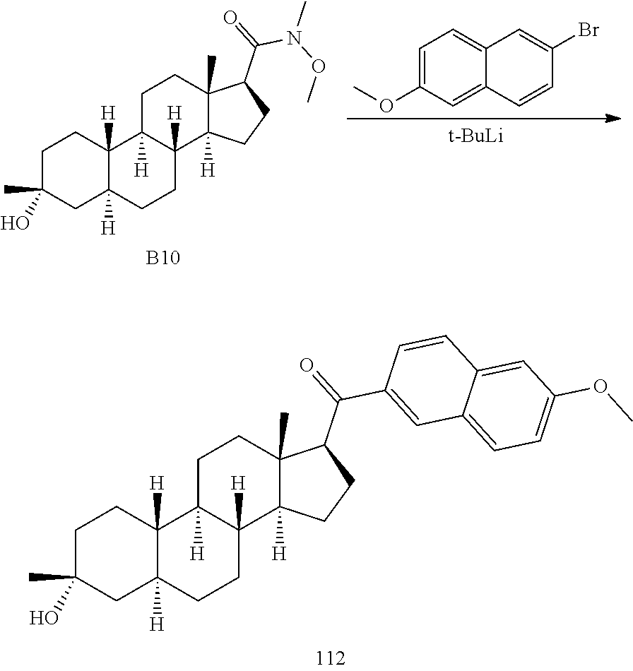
[B10].C1C(C)(O)CC2([H])C([H])(C1)C1([H])C([H])(CC2)C2([H])C(C)(CC1)C(C(=O)N(OC)C)CC2.C12=CC=C(OC)C=C1C=CC(Br)=C2.[t-BuLi].C1C(C)(O)CC2([H])C([H])(C1)C1([H])C([H])(CC2)C2([H])C(C)(CC1)C(C(=O)C1=CC3=CC=C(OC)C=C3C=C1)CC2
